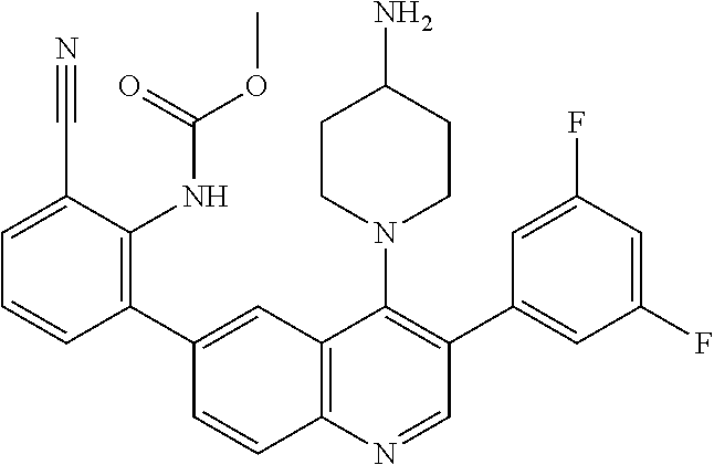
C1(C2=CC3=C(N=CC(C4=CC(F)=CC(F)=C4)=C3N3CCC(N)CC3)C=C2)=C(NC(OC)=O)C(C#N)=CC=C1
